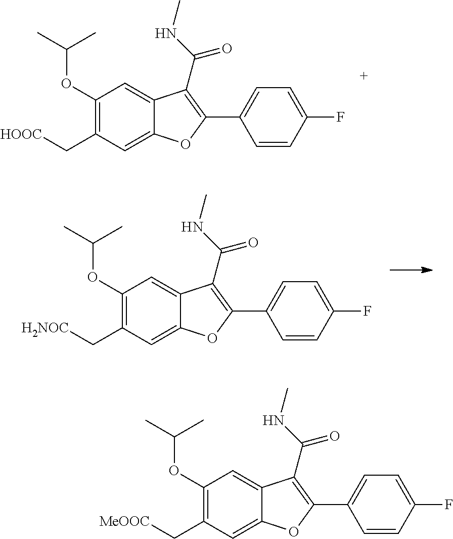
C1(OC(C)C)=C(C[MeOOC])C=C2C(=C1)C(C(=O)NC)=C(C1=CC=C(F)C=C1)O2.C1(OC(C)C)=C(C[HOOC])C=C2C(=C1)C(C(=O)NC)=C(C1=CC=C(F)C=C1)O2.C1(OC(C)C)=C(C[H2NOC])C=C2C(=C1)C(C(=O)NC)=C(C1=CC=C(F)C=C1)O2
